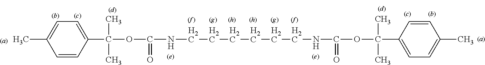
C1=CC(C(C)(C)OC(=O)NCCCCCCNC(OC(C)(C)C2=CC=C(C)C=C2)=O)=CC=C1C
